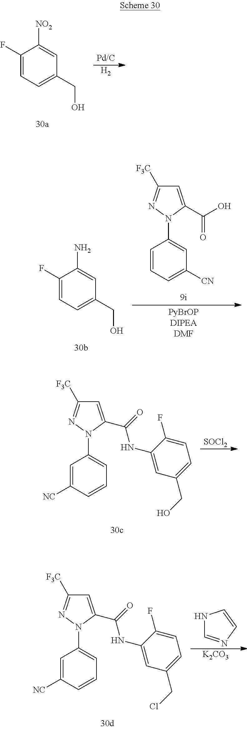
C1(F)=CC=C(CO)C=C1[NO2].[H2].C1(F)=CC=C(CO)C=C1N.C1=C(C(O)=O)N(C2=CC([CN])=CC=C2)N=C1[F3C].C1=C(C(NC2=CC(CO)=CC=C2F)=O)N(C2=CC=CC([NC])=C2)N=C1[F3C].[SOCl2].C1=C(C(NC2=CC(CCl)=CC=C2F)=O)N(C2=CC=CC([NC])=C2)N=C1[F3C].N1C=NC=C1.[K2CO3]
